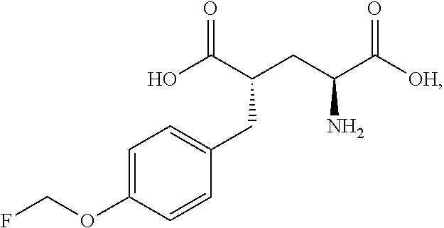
C1=C(OCF)C=CC(CC(C(O)=O)CC(C([OH])=O)N)=C1
